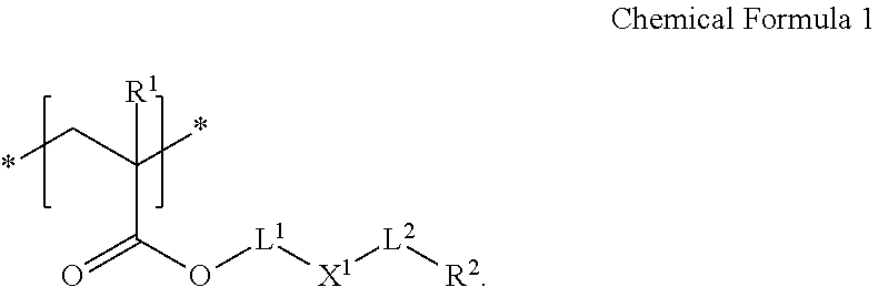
*CC(C(=O)O[L1][X1][L2][R2])(*)[R1]
